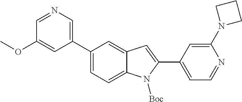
C1(C2=CN=CC(OC)=C2)=CC=C2C(=C1)C=C(C1=CC=NC(N3CCC3)=C1)N2[Boc]
